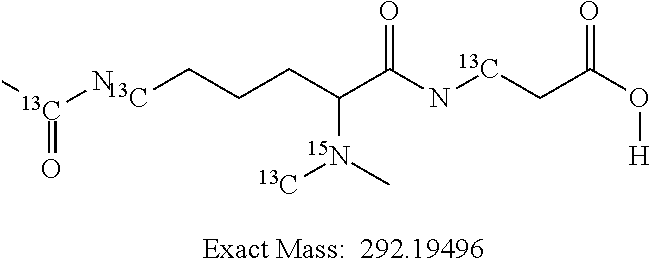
C[13C](N)=O.[13C]CCCC(C(N[13C]CC(O[H])=O)=O)[15N](C)[13C]
